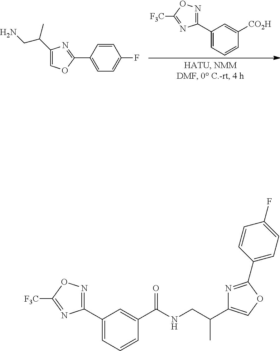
C1(C2=NOC([F3C])=N2)=CC=CC(C(NCC(C2=COC(C3=CC=C(F)C=C3)=N2)C)=O)=C1.C1(C2=NOC([F3C])=N2)=CC=CC([CO2H])=C1.C1(C(CN)C)=COC(C2=CC=C(F)C=C2)=N1
